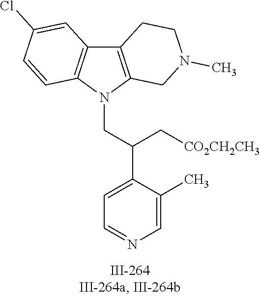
N1(CC(C2=CC=NC=C2C)C[CO2CH2CH3])C2=C(C3=C1C=CC(Cl)=C3)CCN(C)C2
